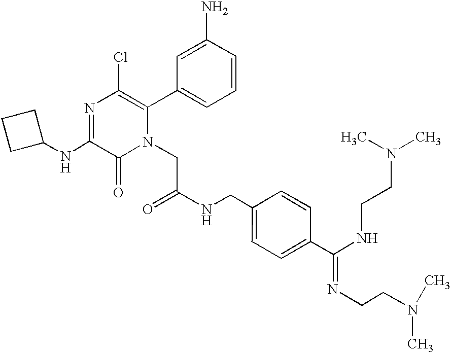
N1=C(NC2CCC2)C(=O)N(CC(=O)NCC2=CC=C(C(NCCN(C)C)=NCCN(C)C)C=C2)C(C2=CC=CC(N)=C2)=C1Cl
